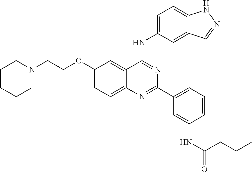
C1(OCCN2CCCCC2)=CC=C2C(=C1)C(NC1=CC=C3C(=C1)C=NN3)=NC(C1=CC=CC(NC(=O)CCC)=C1)=N2
